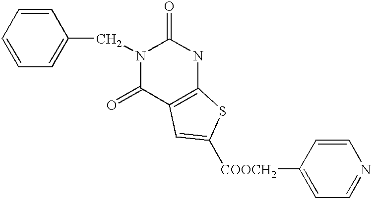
C1=CC=CC=C1CN1C(=O)C2=C(NC1=O)SC([COOCH2]C1=CC=NC=C1)=C2
